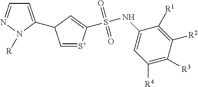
C1=[S+]C(S(NC2=CC([R4])=C([R3])C([R2])=C2[R1])(=O)=O)=CC1C1=CC=NN1[R]
